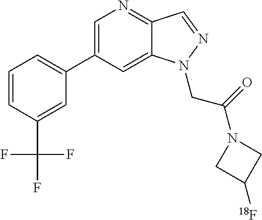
C1=C(C2=CC=CC(C(F)(F)F)=C2)C=C2C(=N1)C=NN2CC(N1CC([18F])C1)=O
